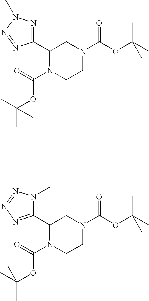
C1C(C2=NN(C)N=N2)N(C(=O)OC(C)(C)C)CCN1C(OC(C)(C)C)=O.C1C(C2=NN=NN2C)N(C(=O)OC(C)(C)C)CCN1C(OC(C)(C)C)=O
